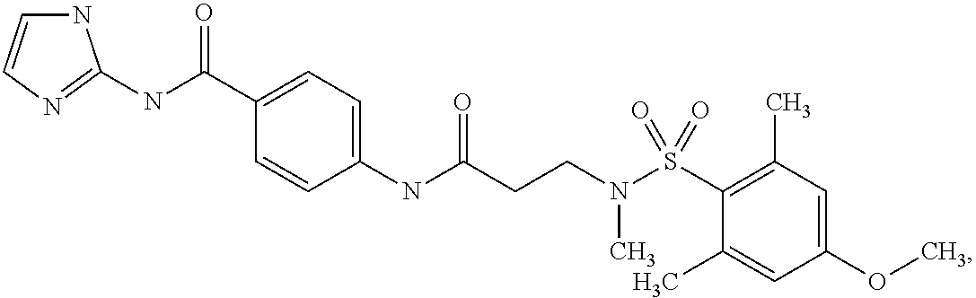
C1(NC(CCN(S(C2=C(C)C=C(OC)C=C2C)(=O)=O)C)=O)=CC=C(C(NC2=NC=CN2)=O)C=C1
